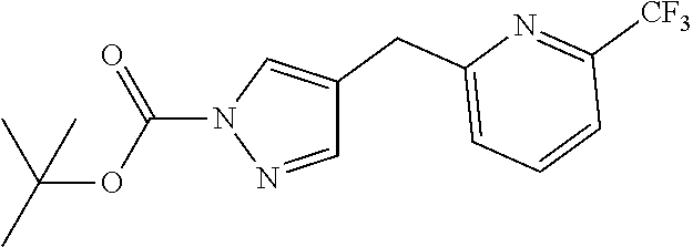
C(OC(N1N=CC(CC2=CC=CC([CF3])=N2)=C1)=O)(C)(C)C
